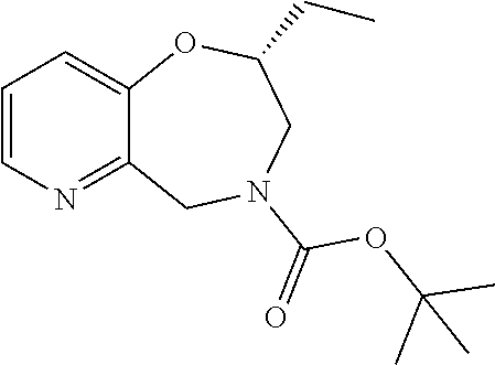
C1=CN=C2C(=C1)OC(CC)CN(C(=O)OC(C)(C)C)C2
